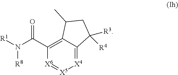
[X4]1=C2C(=C(C(N([R1])[R8])=O)[X6]=[X5]1)C(C)CC2([R3])[R4]
